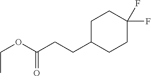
C1C(CCC(OCC)=O)CCC(F)(F)C1
